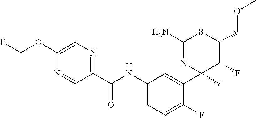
C1(C(NC2=CC=C(F)C(C3(C)C(F)C(COC)SC(N)=N3)=C2)=O)=NC=C(OCF)N=C1
